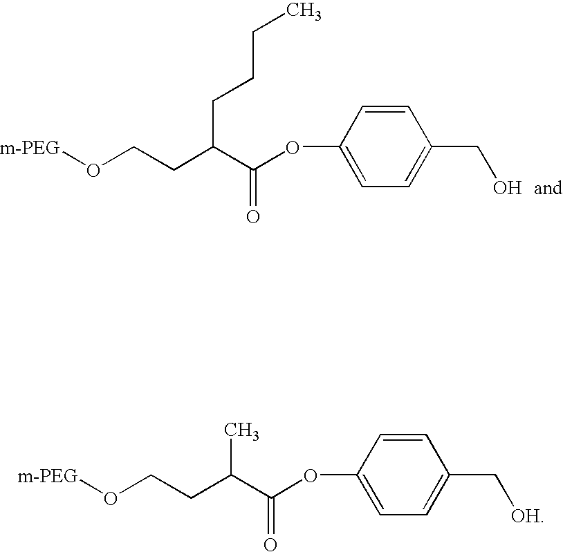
[m-PEG]OCCC(C(=O)OC1=CC=C(CO)C=C1)CCCC.[m-PEG]OCCC(C(=O)OC1=CC=C(C[OH])C=C1)C
